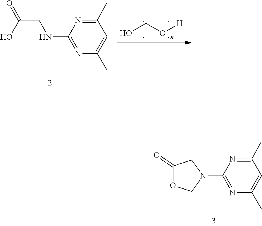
C1(NCC(=O)O)=NC(C)=CC(C)=N1.OCO[H].C1(=O)CN(C2=NC(C)=CC(C)=N2)CO1
